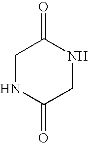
C1NC(=O)CNC1=O
